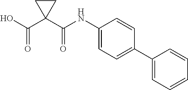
C(=O)(O)C1(C(NC2=CC=C(C3=CC=CC=C3)C=C2)=O)CC1
